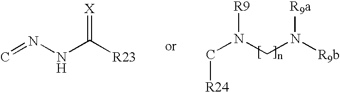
C(N([R9])CN([R9b])[R9a])[R24].C=NNC([R23])=[X]
